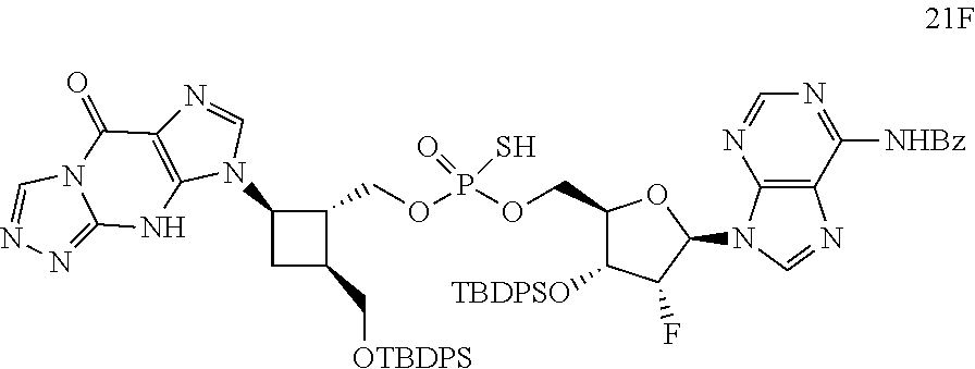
[OTBDPS]CC1CC(N2C=NC3=C2NC2=NN=CN2C3=O)C1COP(OCC1C([TBDPSO])C(F)C(N2C3=C(N=C2)C([NHBz])=NC=N3)O1)(=O)S
